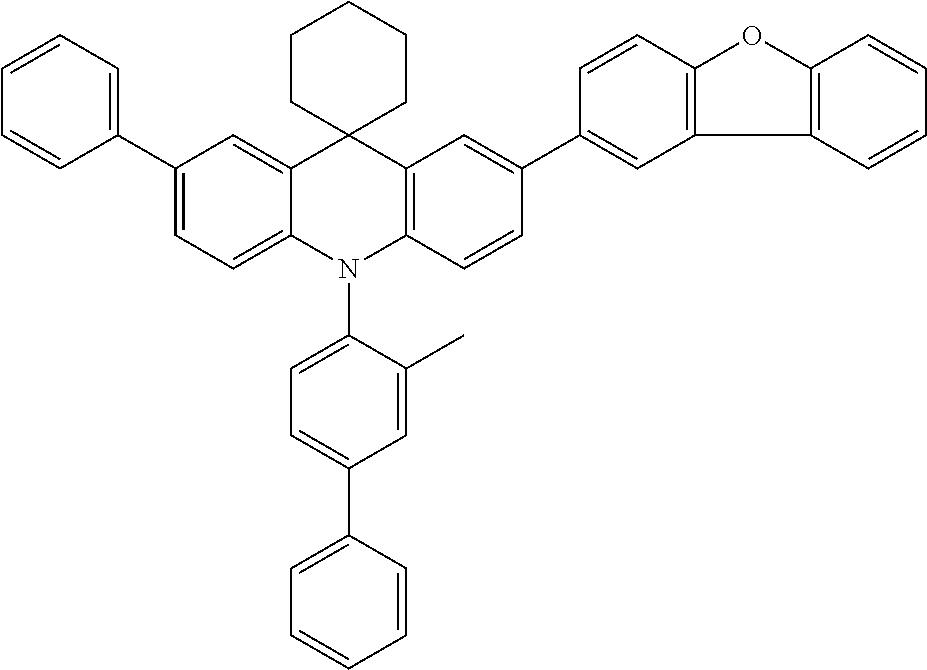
C1(C2=CC=CC=C2)=CC=C2C(=C1)C1(C3=C(N2C2=CC=C(C4=CC=CC=C4)C=C2C)C=CC(C2=CC4=C(C=C2)OC2=C4C=CC=C2)=C3)CCCCC1
